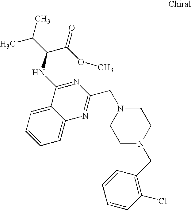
C1=CC=C2C(=C1)C(NC(C(C)C)C(OC)=O)=NC(CN1CCN(CC3=C(Cl)C=CC=C3)CC1)=N2
